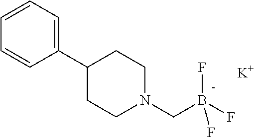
C1(C2CCN(CB(F)(F)F)CC2)=CC=CC=C1.[K]
